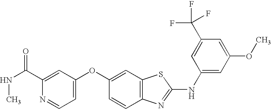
C1(C(=O)NC)=CC(OC2=CC3=C(C=C2)N=C(NC2=CC(OC)=CC(C(F)(F)F)=C2)S3)=CC=N1
